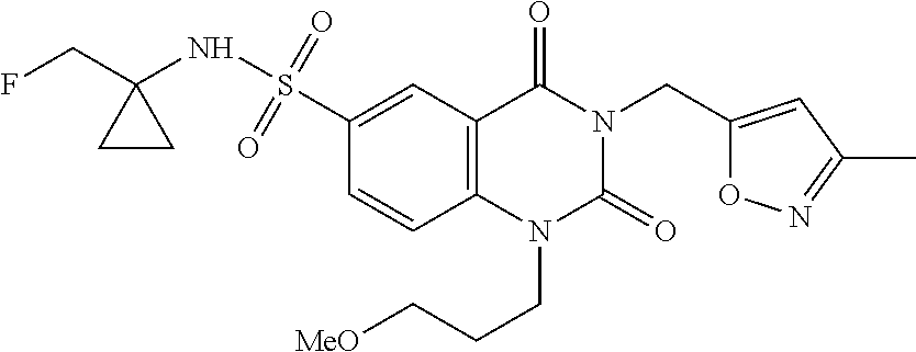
O1C(CN2C(=O)N(CCC[MeO])C3=C(C2=O)C=C(S(NC2(CF)CC2)(=O)=O)C=C3)=CC(C)=N1
